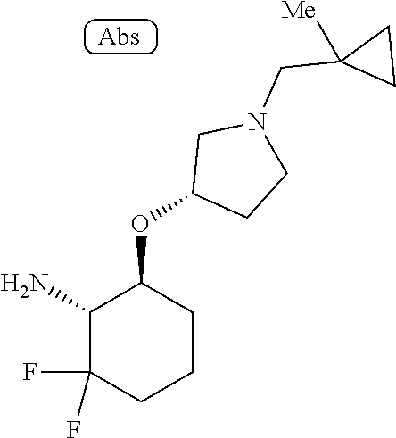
C1(N)C(F)(F)CCCC1OC1CCN(CC2([Me])CC2)C1
